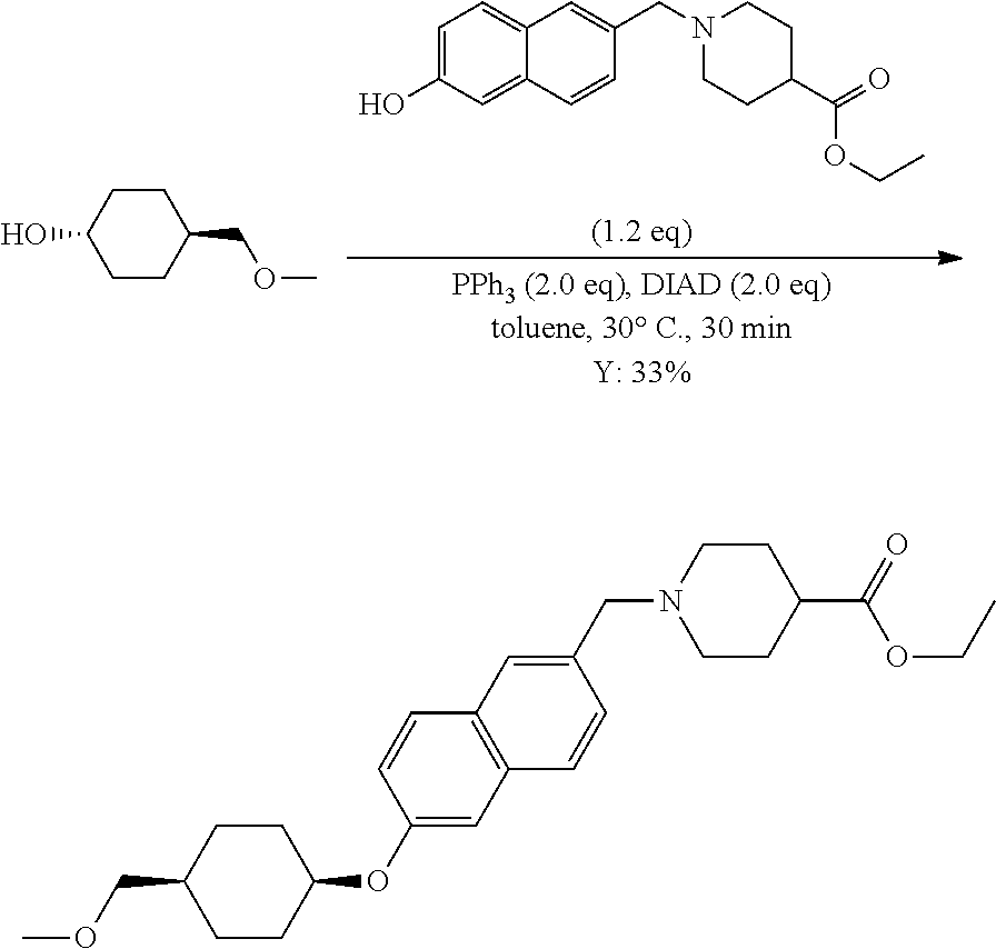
C1=C(O)C=C2C(=C1)C=C(CN1CCC(C(OCC)=O)CC1)C=C2.C1CC(COC)CCC1O.C1CC(OC2=CC3=C(C=C2)C=C(CN2CCC(C(=O)OCC)CC2)C=C3)CCC1COC
